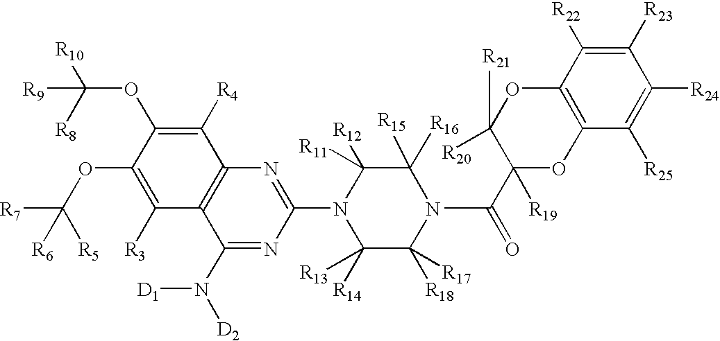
C1([R23])=C([R22])C2=C(C([R25])=C1[R24])OC(C(N1C([R15])([R16])C([R11])([R12])N(C3=NC4=C(C(N([D2])[D1])=N3)C([R3])=C(OC([R7])([R5])[R6])C(OC([R10])([R8])[R9])=C4[R4])C([R14])([R13])C1([R18])[R17])=O)([R19])C([R20])([R21])O2
